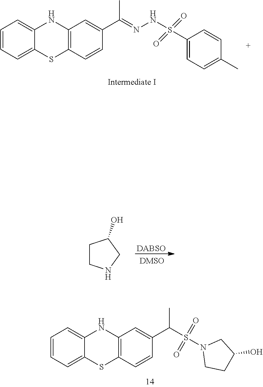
C1=CC=C2C(=C1)NC1=C(S2)C=CC(C(=NNS(C2=CC=C(C)C=C2)(=O)=O)C)=C1.C1=CC=C2C(=C1)NC1=C(S2)C=CC(C(S(N2CCC(O)C2)(=O)=O)C)=C1.[DABSO].C1CNCC1O
